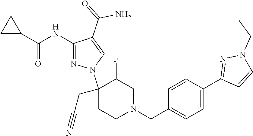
C1(NC(C2CC2)=O)=NN(C2(CC#N)CCN(CC3=CC=C(C4=NN(CC)C=C4)C=C3)CC2F)C=C1C(=O)N
